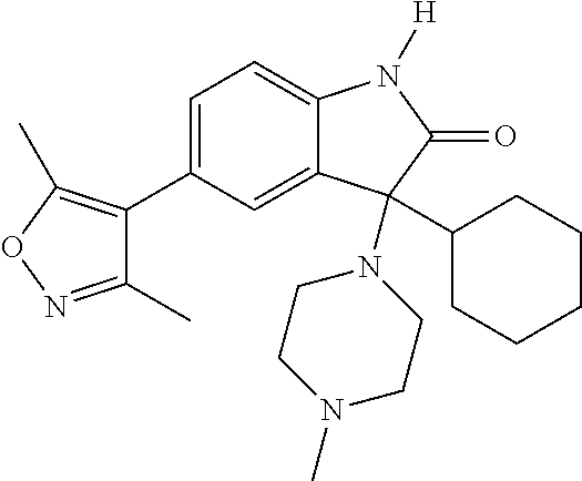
C1(C)=NOC(C)=C1C1=CC=C2C(=C1)C(N1CCN(C)CC1)(C1CCCCC1)C(=O)N2[H]
